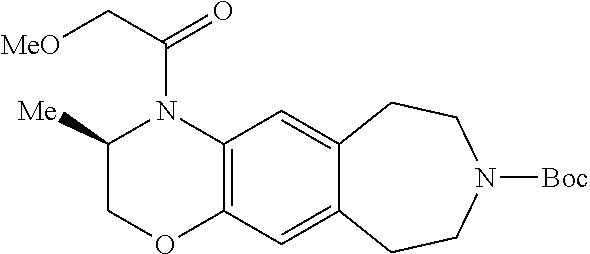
C12=C(C=C3C(=C1)CCN([Boc])CC3)N(C(=O)C[MeO])C([Me])CO2
